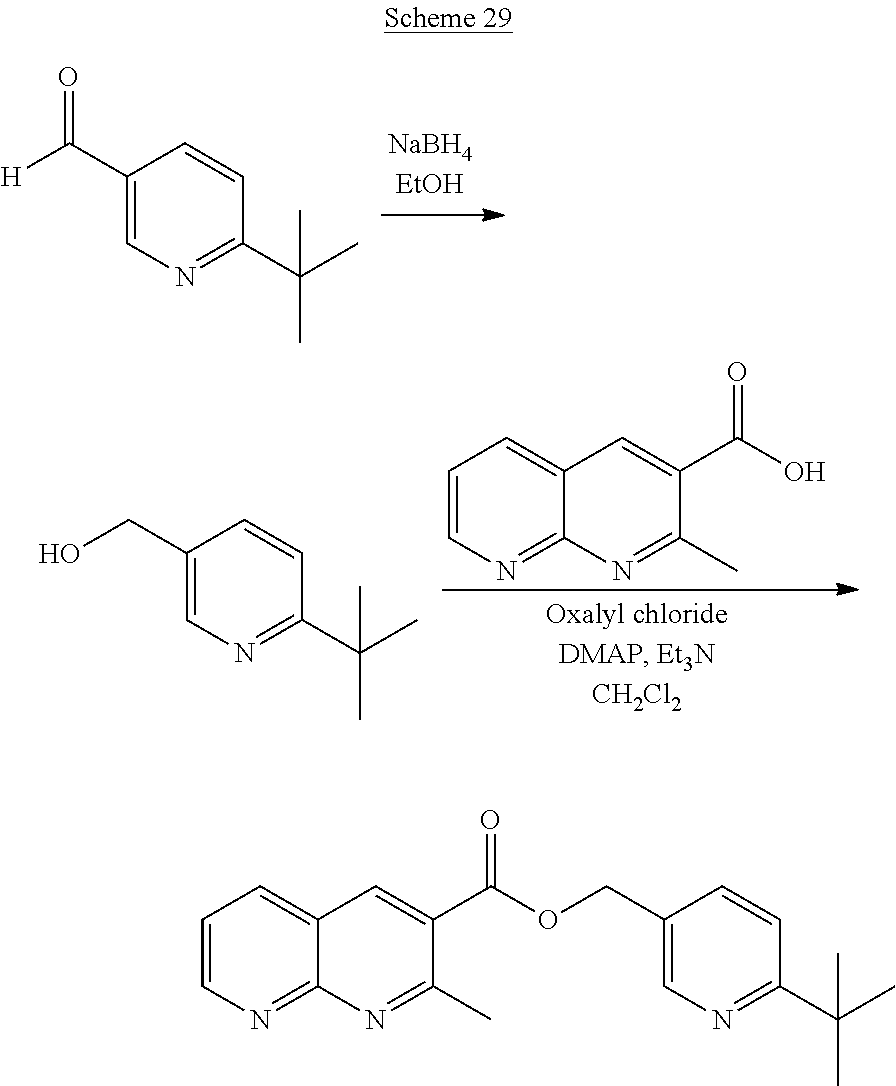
C1(C([H])=O)=CN=C(C(C)(C)C)C=C1.C1=CN=C2C(=C1)C=C(C(O)=O)C(C)=N2.C1(CO)=CN=C(C(C)(C)C)C=C1.C1=CN=C2C(=C1)C=C(C(OCC1=CN=C(C(C)(C)C)C=C1)=O)C(C)=N2
